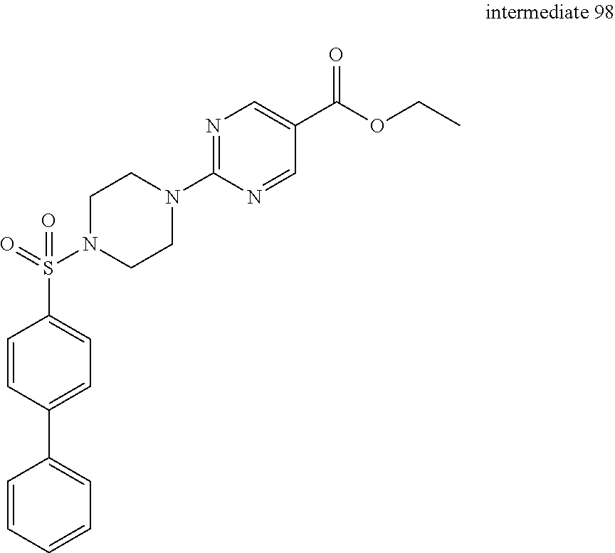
N1=C(N2CCN(S(C3=CC=C(C4=CC=CC=C4)C=C3)(=O)=O)CC2)N=CC(C(OCC)=O)=C1
